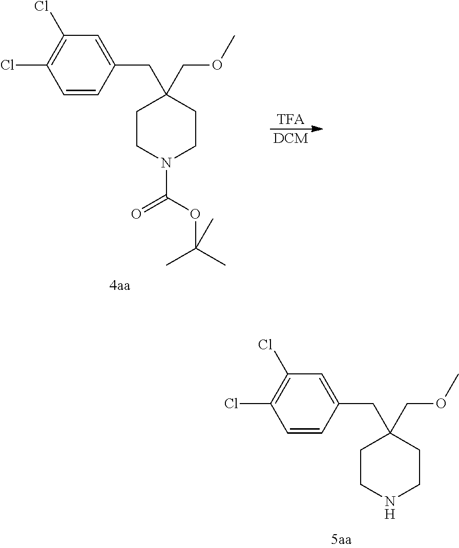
C1CN(C(OC(C)(C)C)=O)CCC1(CC1=CC(Cl)=C(Cl)C=C1)COC.[TFA].[DCM].C1CNCCC1(CC1=CC(Cl)=C(Cl)C=C1)COC
